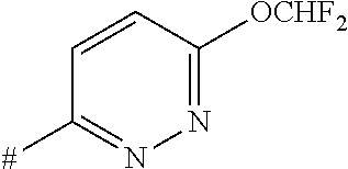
C1=CC([OCHF2])=NN=C1[#]
